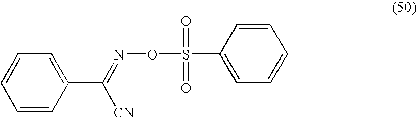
C1(C(=NOS(C2=CC=CC=C2)(=O)=O)[CN])=CC=CC=C1
